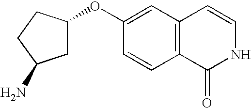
C1(OC2CC(N)CC2)=CC2=C(C=C1)C(=O)NC=C2
